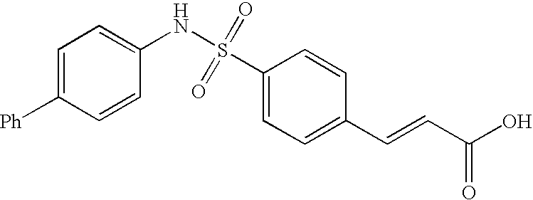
C1=C([Ph])C=CC(NS(C2=CC=C(C=CC(O)=O)C=C2)(=O)=O)=C1
